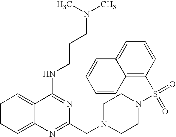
C1=CC=C2C(=C1)C(NCCCN(C)C)=NC(CN1CCN(S(=O)(=O)C3=C4C(=CC=C3)C=CC=C4)CC1)=N2
